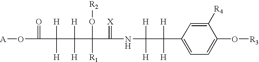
C1=C(C([H])([H])C([H])([H])NC(=[X])C(O[R2])(C([H])([H])C(C(=O)O[A])([H])[H])[R1])C=C([R4])C(O[R3])=C1
